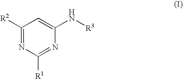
C1([R2])=NC([R1])=NC(N[R3])=C1
